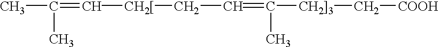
C(C=C([CH2]3]C[COOH])C)[CH2[]C=C(C)C
